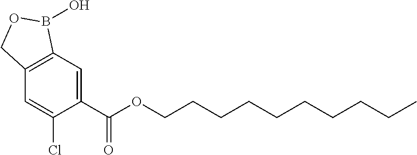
C1=C(C(OCCCCCCCCCC)=O)C(Cl)=CC2=C1B(O)OC2
